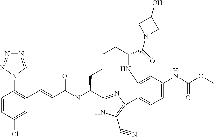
C1=CC(Cl)=CC(C=CC(NC2C3=NC(=C(C#N)N3)C3=CC=C(NC(OC)=O)C=C3NC(C(=O)N3CC(O)C3)CCCC2)=O)=C1N1C=NN=N1
